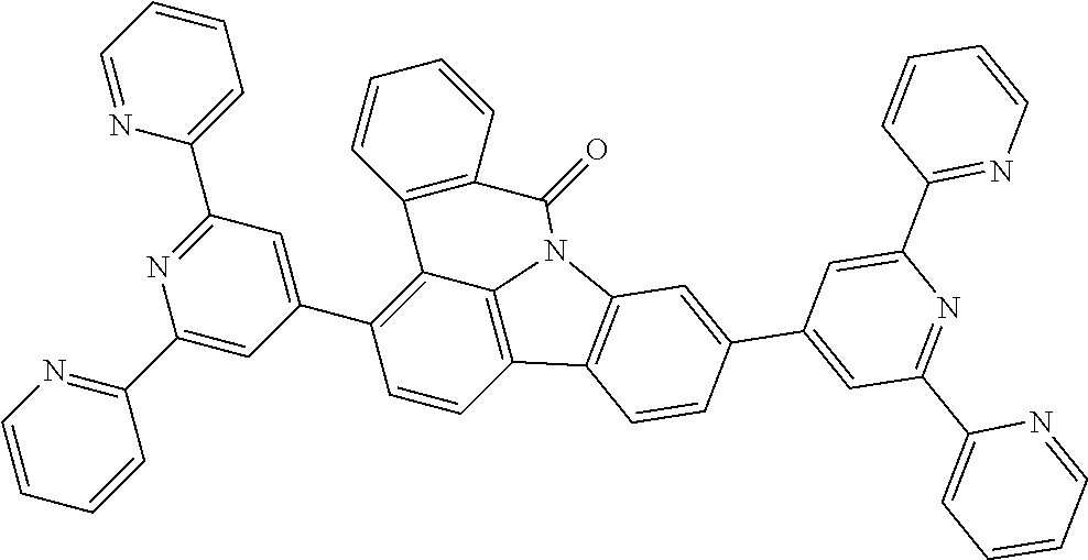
C1=CC2=C3C(=C1C1=CC(C4=CC=CC=N4)=NC(C4=NC=CC=C4)=C1)C1=C(C=CC=C1)C(=O)N3C1=C2C=CC(C2=CC(C3=CC=CC=N3)=NC(C3=NC=CC=C3)=C2)=C1
